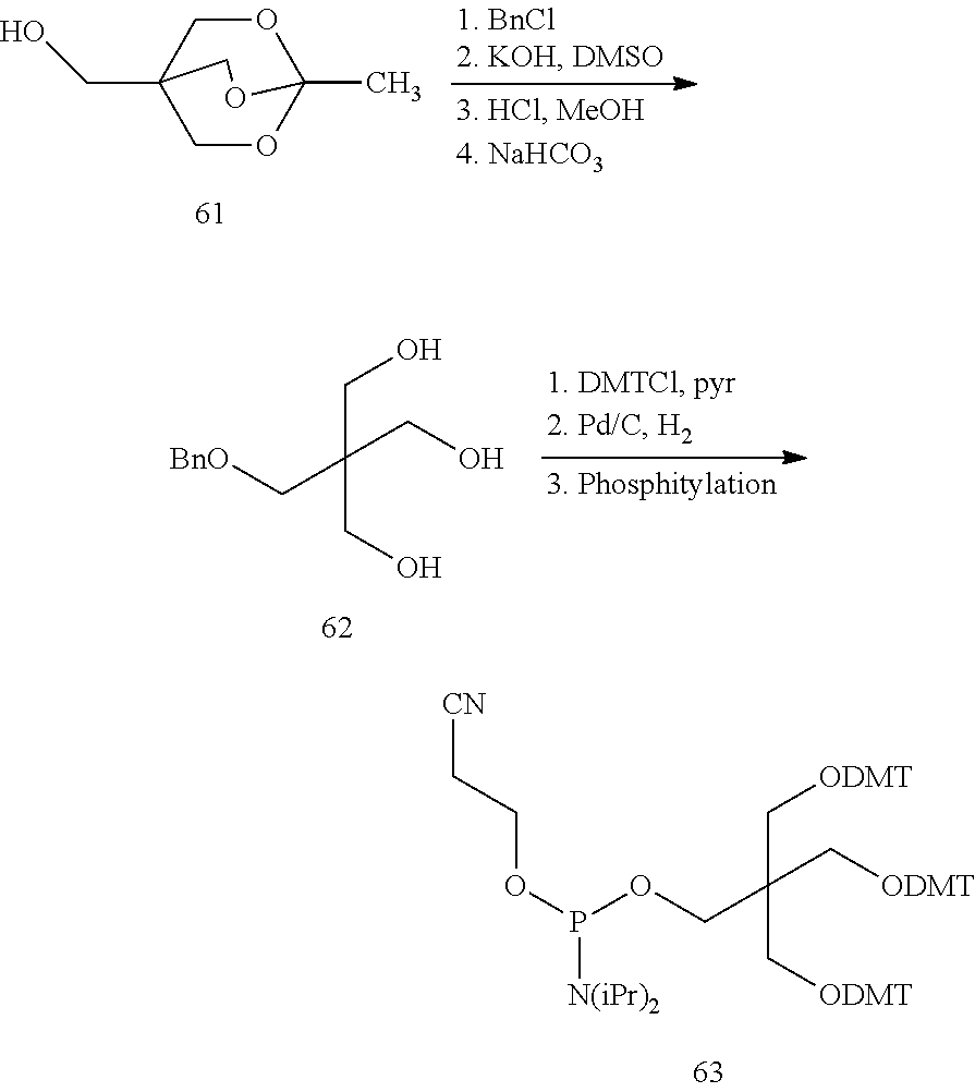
C1OC2(C)OCC1(CO)CO2.[BnO]CC(CO)(CO)CO.O(CC(C[ODMT])(C[ODMT])C[ODMT])P([N(iPr)2])OCC[CN]
